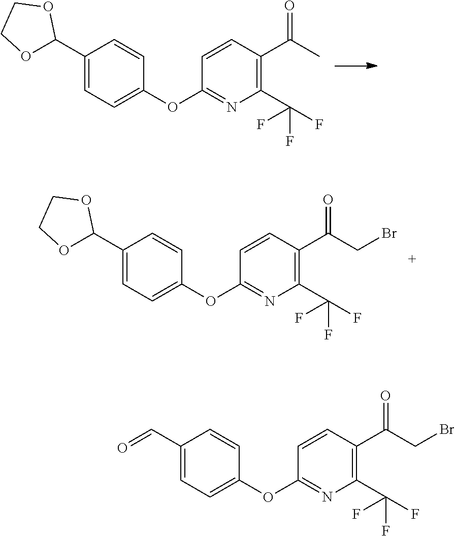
C1(C2OCCO2)=CC=C(OC2=NC(C(F)(F)F)=C(C(C)=O)C=C2)C=C1.C1(C2OCCO2)=CC=C(OC2=NC(C(F)(F)F)=C(C(CBr)=O)C=C2)C=C1.C1(C=O)=CC=C(OC2=NC(C(F)(F)F)=C(C(CBr)=O)C=C2)C=C1
